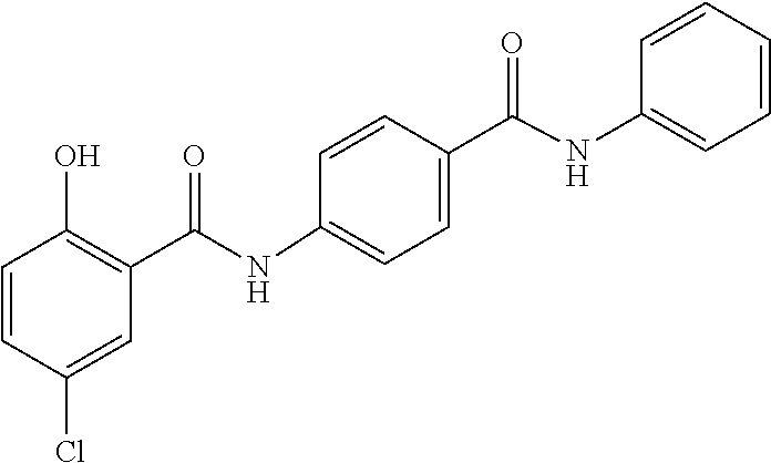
N(C(C1=CC=C(NC(C2=C(O)C=CC(Cl)=C2)=O)C=C1)=O)C1=CC=CC=C1
